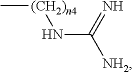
C[(CH2)n4]NC([NH2])=N
